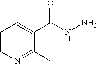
C1=CN=C(C)C(C(NN)=O)=C1
